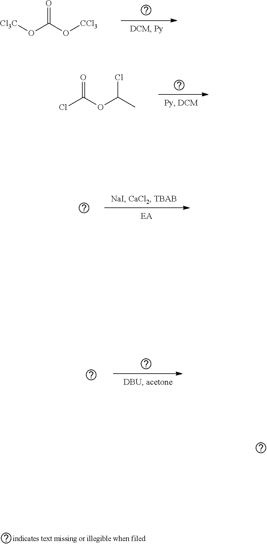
[Cl3C]OC(O[CCl3])=O.ClC(OC(C)Cl)=O
